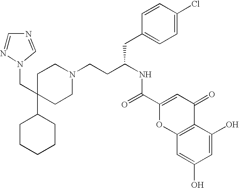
C1CCCCC1C1(CN2N=CN=C2)CCN(CCC(NC(=O)C2=CC(=O)C3=C(O2)C=C(O)C=C3O)CC2=CC=C(Cl)C=C2)CC1
